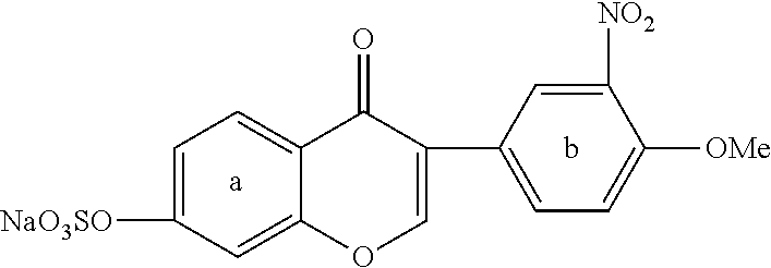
C1=C([NaO3SO])C=C2C(=C1)C(=O)C(C1=CC=C([OMe])C([NO2])=C1)=CO2.[a].b
